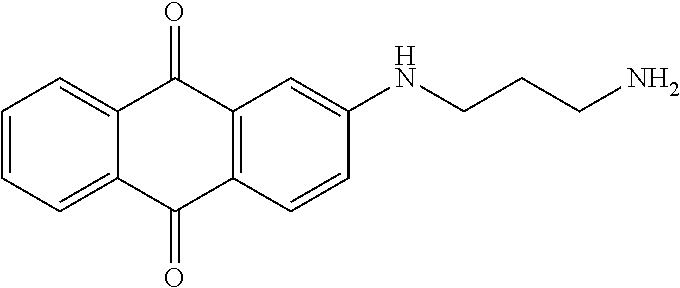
C1=CC=C2C(=C1)C(=O)C1=C(C2=O)C=CC(NCCCN)=C1
